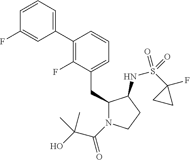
C1(CC2=CC=CC(C3=CC=CC(F)=C3)=C2F)N(C(C(O)(C)C)=O)CCC1NS(C1(F)CC1)(=O)=O
